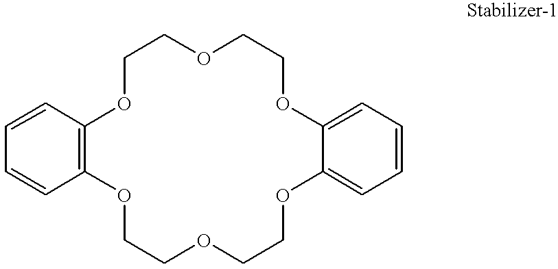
C1=CC=CC2=C1OCCOCCOC1=CC=CC=C1OCCOCCO2
